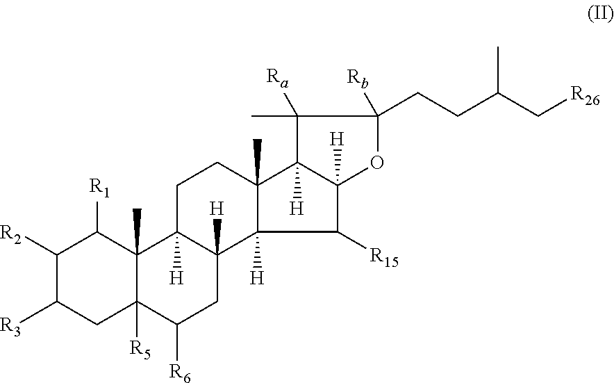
C1([R2])C([R3])CC2([R5])C(C)(C1[R1])C1([H])C([H])(CC2[R6])C2([H])C(C)(CC1)C1([H])C([H])(C2[R15])OC([Rb])(CCC(C[R26])C)C1(C)[Ra]
